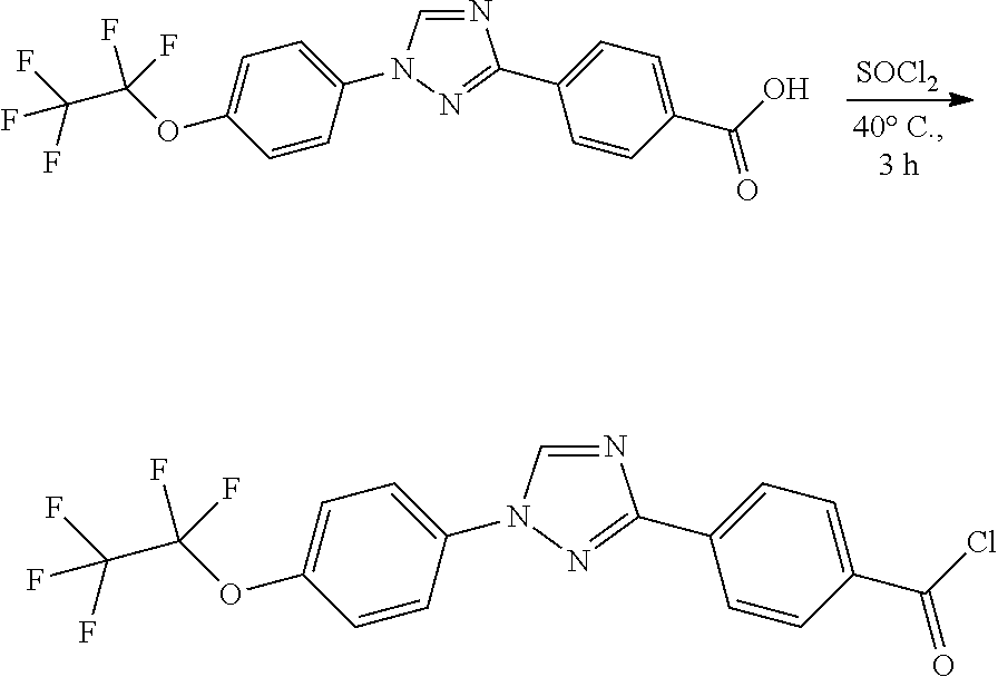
[SOCl2].N1=CN(C2=CC=C(OC(C(F)(F)F)(F)F)C=C2)N=C1C1=CC=C(C(O)=O)C=C1.N1=CN(C2=CC=C(OC(C(F)(F)F)(F)F)C=C2)N=C1C1=CC=C(C(Cl)=O)C=C1
